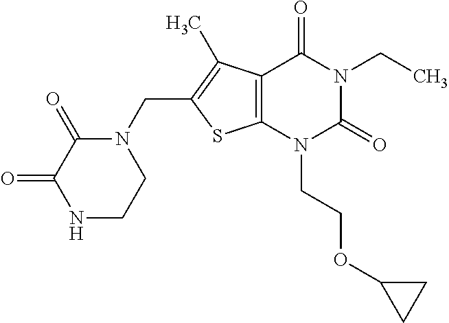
C12=C(N(CCOC3CC3)C(=O)N(CC)C1=O)SC(CN1C(=O)C(=O)NCC1)=C2C
